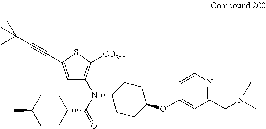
C1(N(C(=O)C2CCC(C)CC2)C2=C([CO2H])SC(C#CC(C)(C)C)=C2)CCC(OC2=CC(CN(C)C)=NC=C2)CC1
